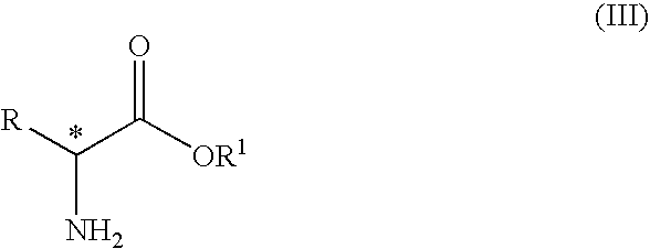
[R]C(C([OR1])=O)N
